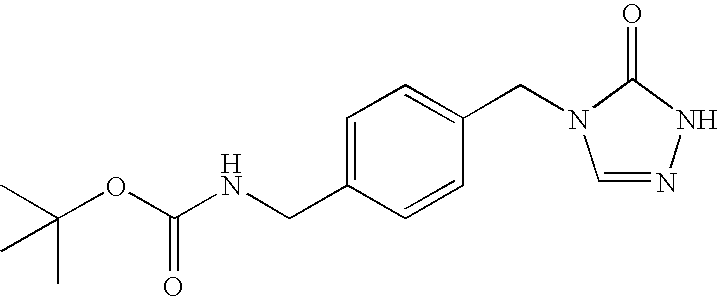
C1=NNC(=O)N1CC1=CC=C(CNC(OC(C)(C)C)=O)C=C1
